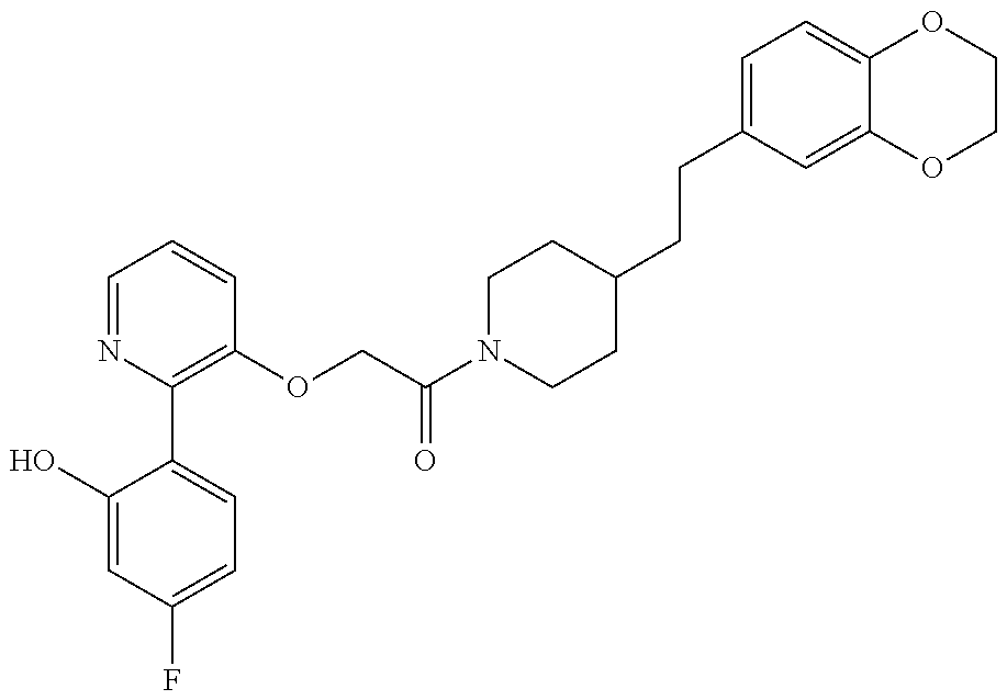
C1(O)=CC(F)=CC=C1C1=C(OCC(N2CCC(CCC3=CC=C4C(=C3)OCCO4)CC2)=O)C=CC=N1
